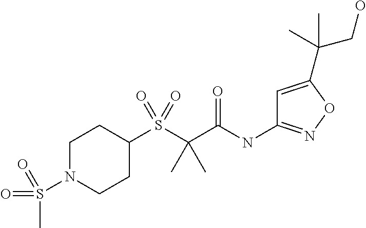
C1N(S(=O)(=O)C)CCC(S(C(C(NC2=NOC(C(CO)(C)C)=C2)=O)(C)C)(=O)=O)C1
